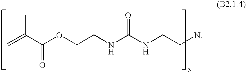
C=C(C(OCCNC(NCCN)=O)=O)C
